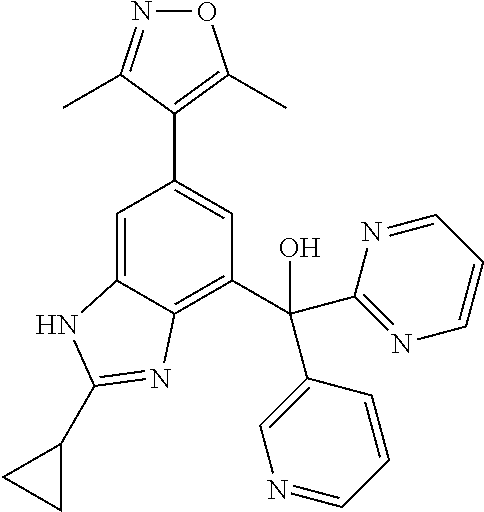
C1=C2C(=C(C(C3=NC=CC=N3)(O)C3=CN=CC=C3)C=C1C1=C(C)ON=C1C)N=C(C1CC1)N2
